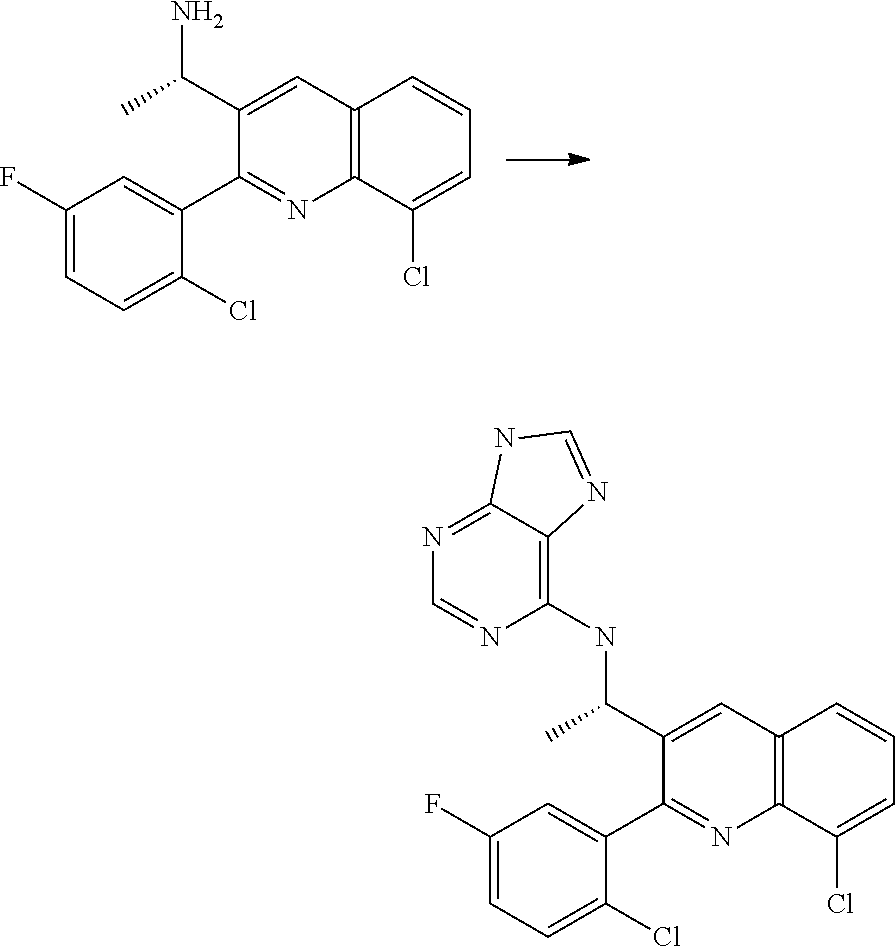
C1(F)=CC=C(Cl)C(C2=NC3=C(C=C2C(C)N)C=CC=C3Cl)=C1.C1(F)=CC=C(Cl)C(C2=NC3=C(C=C2C(C)NC2=C4C(=NC=N2)NC=N4)C=CC=C3Cl)=C1
